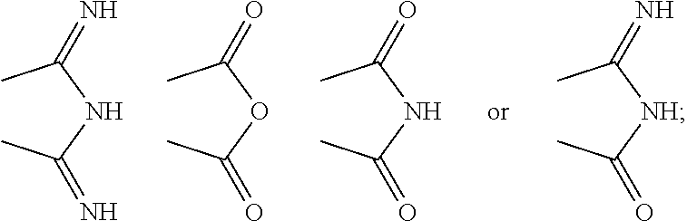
CC(NC(C)=N)=N.CC(OC(C)=O)=O.CC(NC(C)=O)=O.CC([NH]C(C)=O)=N
